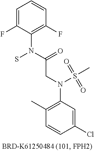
C1=C(F)C(N(S)C(=O)CN(C2=C(C)C=CC(Cl)=C2)S(=O)(=O)C)=C(F)C=C1
